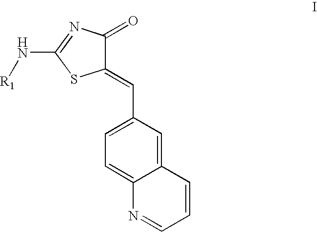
C12=CC(C=C3C(=O)N=C(N[R1])S3)=CC=C1N=CC=C2
